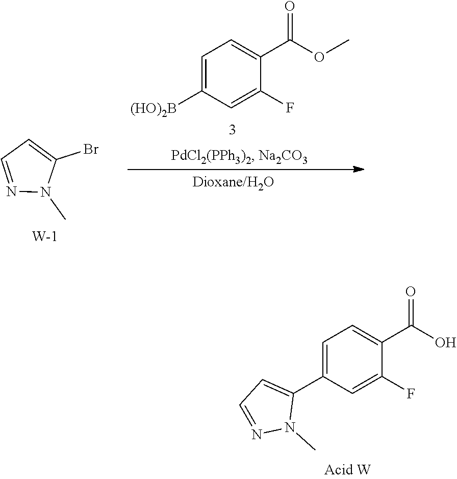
C1=C(C2=CC=NN2C)C=C(F)C(C(O)=O)=C1.BrC1=CC=NN1C.[W].C1=C([(HO)2B])C=C(F)C(C(OC)=O)=C1
